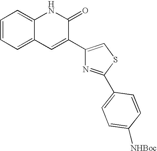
C1=CC=C2C(=C1)NC(=O)C(C1=CSC(C3=CC=C([NHBoc])C=C3)=N1)=C2
